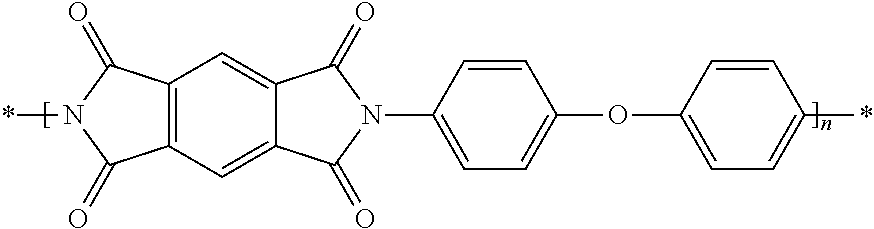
C12=C(C=C3C(=C1)C(=O)N(C1=CC=C(OC4=CC=C(*)C=C4)C=C1)C3=O)C(=O)N(*)C2=O
